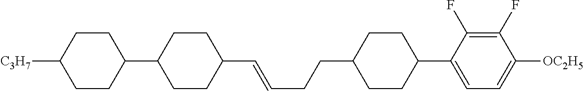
C1C(C2=CC=C([OC2H5])C(F)=C2F)CCC(CCC=CC2CCC(C3CCC([C3H7])CC3)CC2)C1
